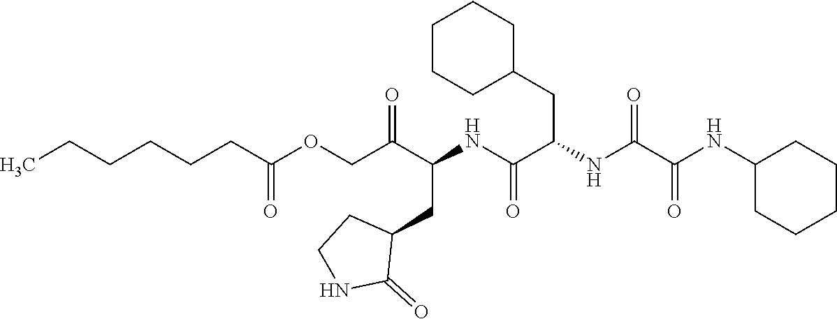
C1CCC(NC(C(NC(C(NC(C(COC(CCCCCC)=O)=O)CC2CCNC2=O)=O)CC2CCCCC2)=O)=O)CC1
